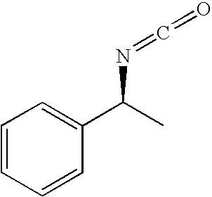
C1=CC=CC(C(C)N=C=O)=C1
